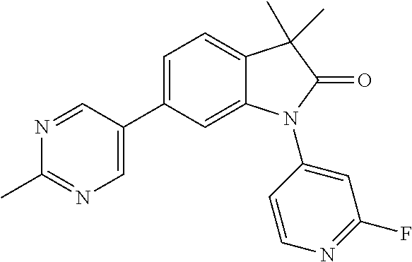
C1(C2=CN=C(C)N=C2)=CC=C2C(=C1)N(C1=CC(F)=NC=C1)C(=O)C2(C)C
